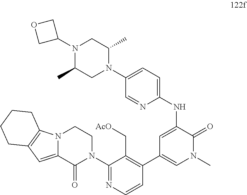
N(C1=CC(C2=C(C[AcO])C(N3CCN4C(=CC5=C4CCCC5)C3=O)=NC=C2)=CN(C)C1=O)C1=CC=C(N2C(C)CN(C3COC3)C(C)C2)C=N1
